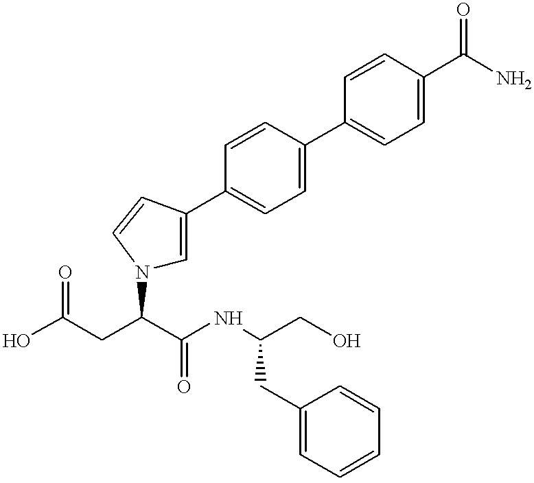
OC(CC(C(NC(CO)CC1=CC=CC=C1)=O)N1C=C(C2=CC=C(C3=CC=C(C(N)=O)C=C3)C=C2)C=C1)=O
